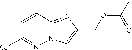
C1=CC2=NC(COC(C)=O)=CN2N=C1Cl
